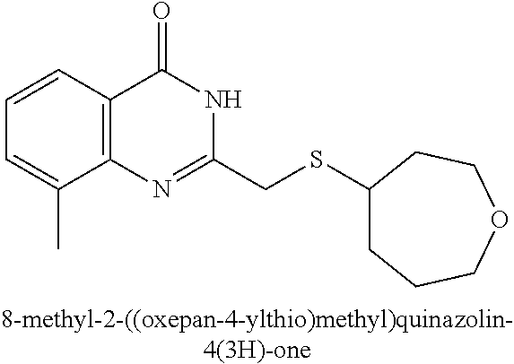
[8-methyl-2-((oxepan-4-ylthio)methyl)quinazolin-4(3H)-one].C1=C(C)C2=C(C=C1)C(=O)NC(CSC1CCCOCC1)=N2
